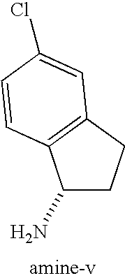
C1(N)CCC2=C1C=CC(Cl)=C2
